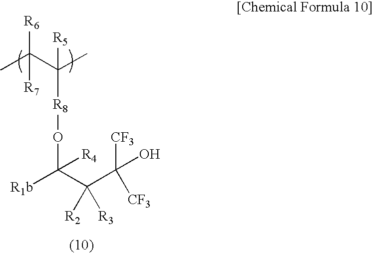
CC(C(C)([R8]OC([R1b])(C(C([CF3])(O)[CF3])([R2])[R3])[R4])[R5])([R6])[R7]
